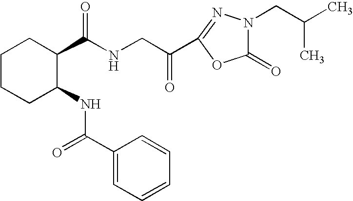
C1CCC(NC(=O)C2=CC=CC=C2)C(C(NCC(=O)C2=NN(CC(C)C)C(=O)O2)=O)C1
